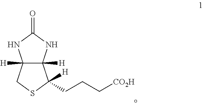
C12([H])C([H])(NC(=O)N1)C([H])(CCC[CO2H])SC2
